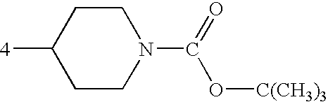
C1CC([4])CCN1C(=O)O[C(CH3)3]
